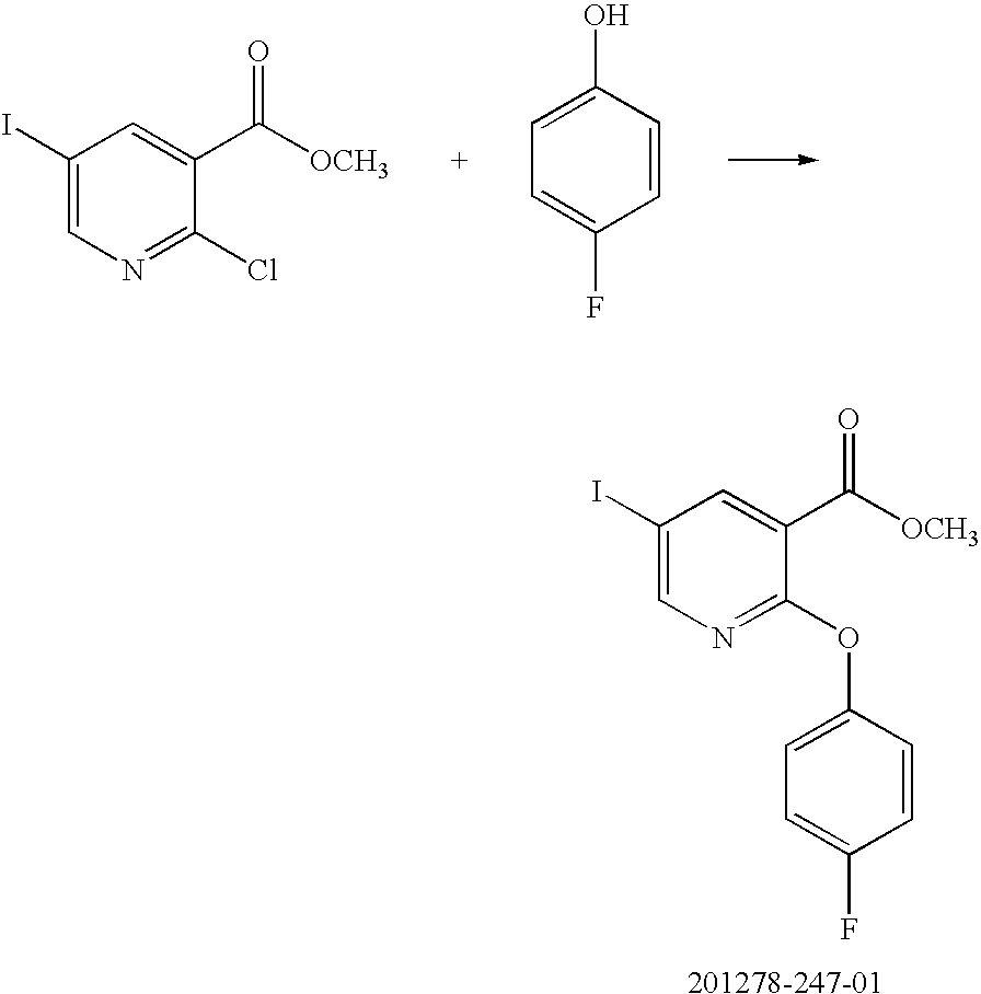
C1(I)=CN=C(Cl)C(C([OCH3])=O)=C1.C1=C(O)C=CC(F)=C1.C1(I)=CN=C(OC2=CC=C(F)C=C2)C(C([OCH3])=O)=C1.[201278-247-01]
